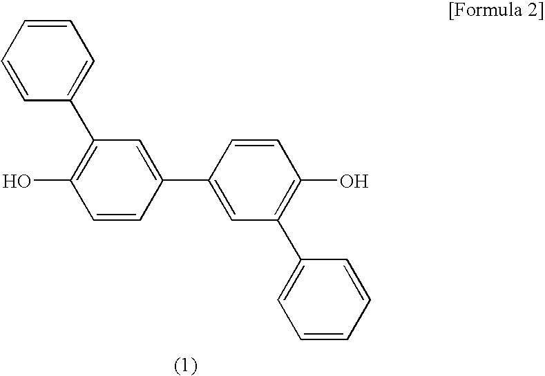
C1=CC=CC(C2=C(O)C=CC(C3=CC(C4=CC=CC=C4)=C(O)C=C3)=C2)=C1
